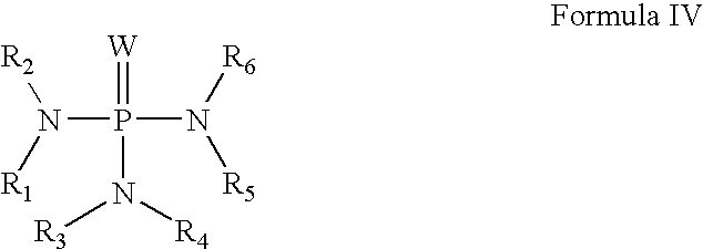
N([R1])([R2])P(N([R5])[R6])(N([R4])[R3])=[W]
